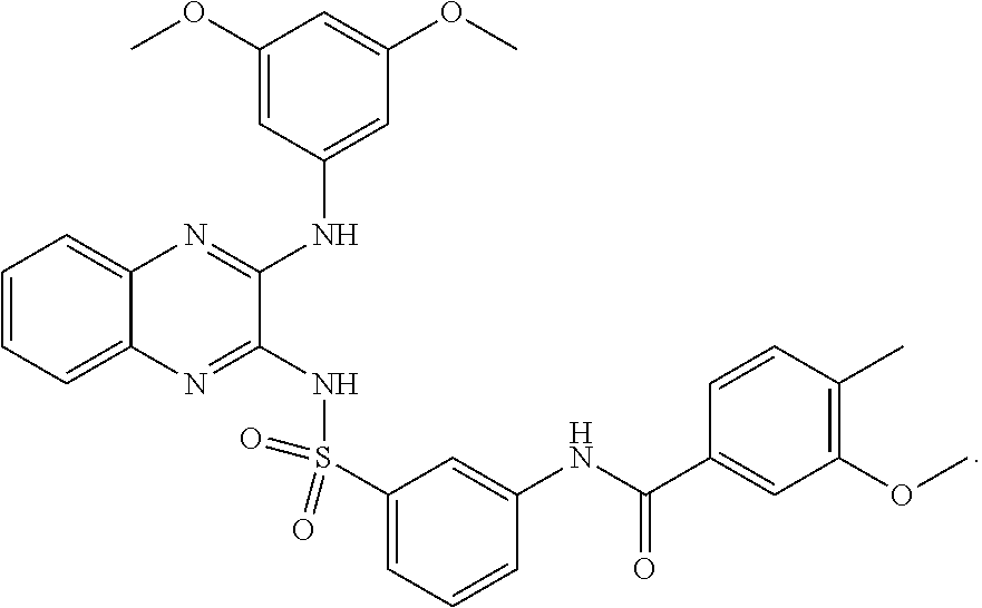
C1=CC=C2C(=C1)N=C(NC1=CC(OC)=CC(OC)=C1)C(NS(C1=CC=CC(NC(=O)C3=CC(OC)=C(C)C=C3)=C1)(=O)=O)=N2
